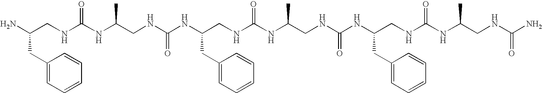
NC(CNC(NC(CNC(NC(CNC(NC(C)CNC(NC(CNC(NC(CNC(N)=O)C)=O)CC1=CC=CC=C1)=O)=O)CC1=CC=CC=C1)=O)C)=O)CC1=CC=CC=C1
